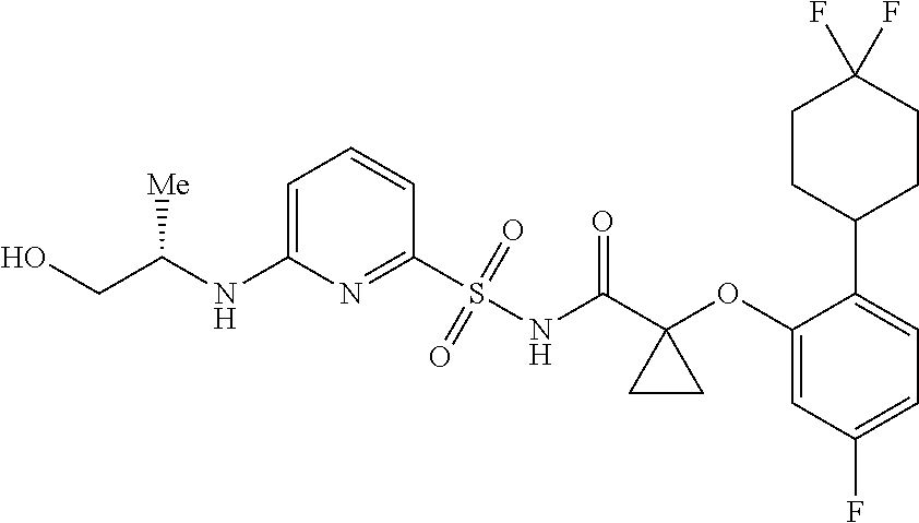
C1=C(NC(CO)[Me])N=C(S(NC(C2(OC3=CC(F)=CC=C3C3CCC(F)(F)CC3)CC2)=O)(=O)=O)C=C1
